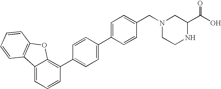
C12=CC=CC(C3=CC=C(C4=CC=C(CN5CCNC(C(=O)O)C5)C=C4)C=C3)=C1OC1=C2C=CC=C1
